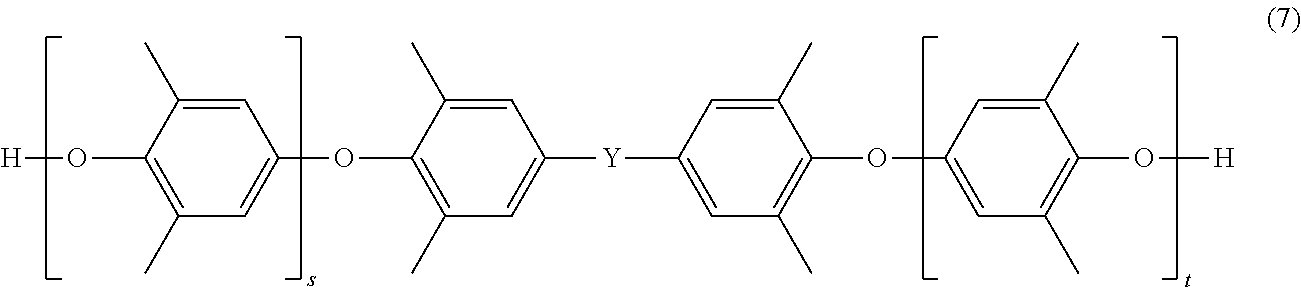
[H]OC1=C(C)C=C(OC2=C(C)C=C([Y]C3=CC(C)=C(OC4=CC(C)=C(O[H])C(C)=C4)C(C)=C3)C=C2C)C=C1C
